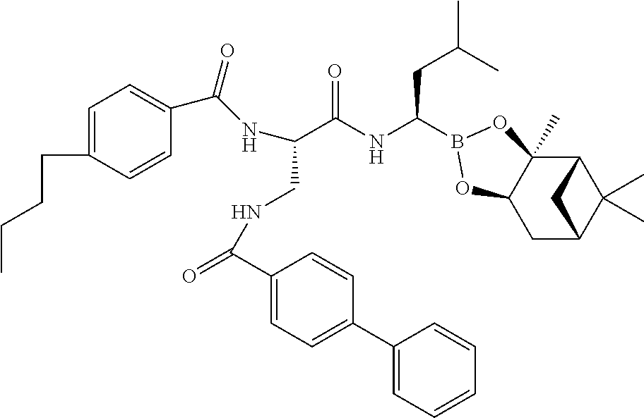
C(C(NC(CC(C)C)B1OC2(C)C3C(C)(C)C(CC2O1)C3)=O)(CNC(C1=CC=C(C2=CC=CC=C2)C=C1)=O)NC(C1=CC=C(CCCC)C=C1)=O
